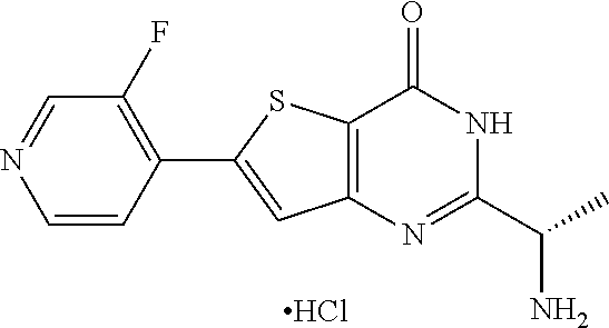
C12=C(N=C(C(C)N)NC1=O)C=C(C1=C(F)C=NC=C1)S2.Cl
